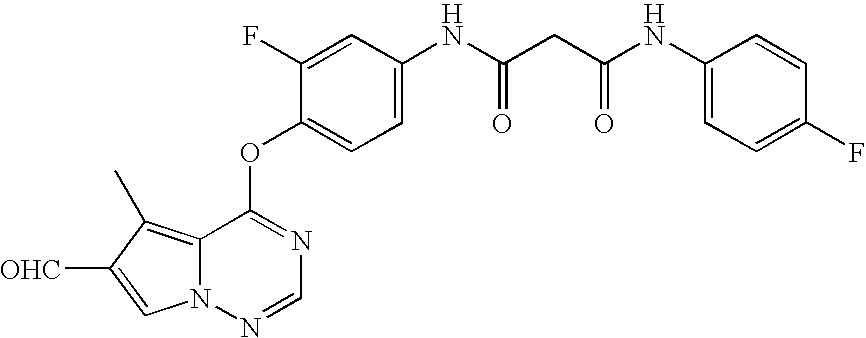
C1=C(F)C(OC2=NC=NN3C2=C(C)C([OHC])=C3)=CC=C1NC(CC(NC1=CC=C(F)C=C1)=O)=O
